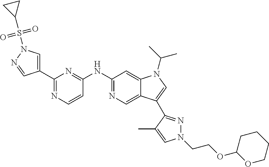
C1(NC2=NC(C3=CN(S(C4CC4)(=O)=O)N=C3)=NC=C2)=NC=C2C(=C1)N(C(C)C)C=C2C1=NN(CCOC2CCCCO2)C=C1C
